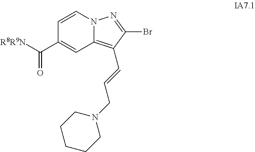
C1=CN2C(=C(C=CCN3CCCCC3)C(Br)=N2)C=C1C([R8R9N])=O
